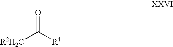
[R2H2C]C([R4])=O
